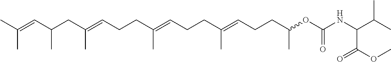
CC(=CC(CC(=CCCC(=CCCC(=CCCC(OC(NC(C(OC)=O)C(C)C)=O)C)C)C)C)C)C
